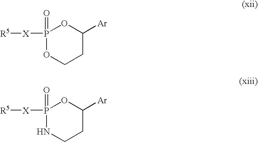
P1(=O)([X][R5])OCCC([Ar])O1.P1(=O)([X][R5])NCCC([Ar])O1
